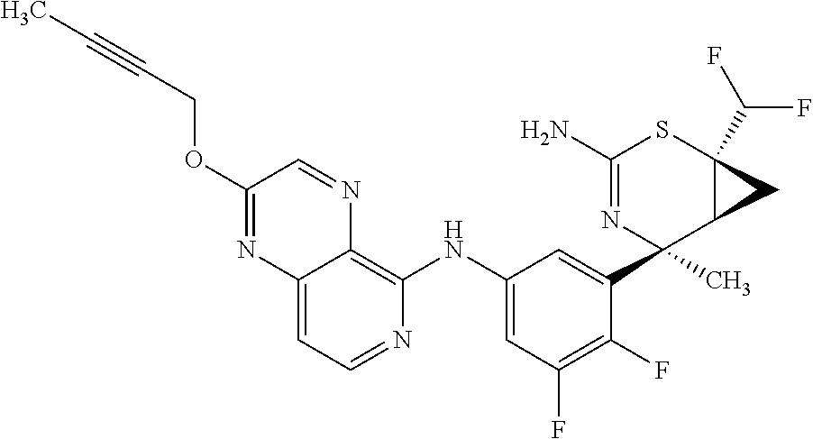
C12=CC=NC(NC3=CC(F)=C(F)C(C4(C)N=C(N)SC5(C(F)F)C4C5)=C3)=C1N=CC(OCC#CC)=N2
